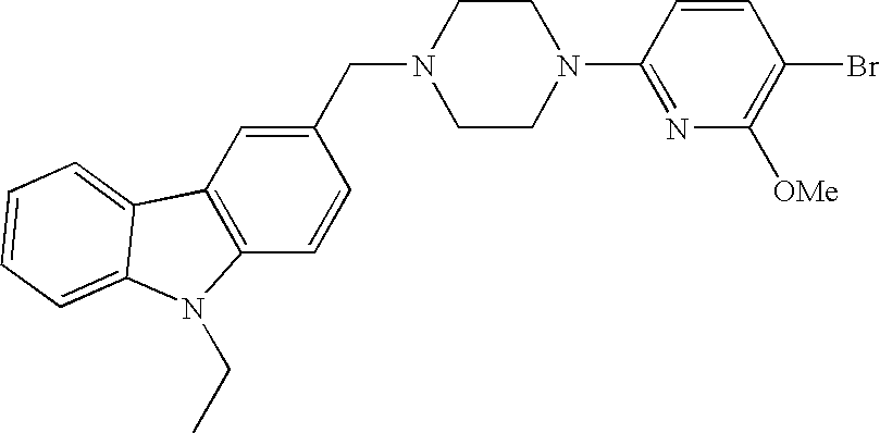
N1(CC2=CC3=C(C=C2)N(CC)C2=CC=CC=C32)CCN(C2=NC([OMe])=C(Br)C=C2)CC1
